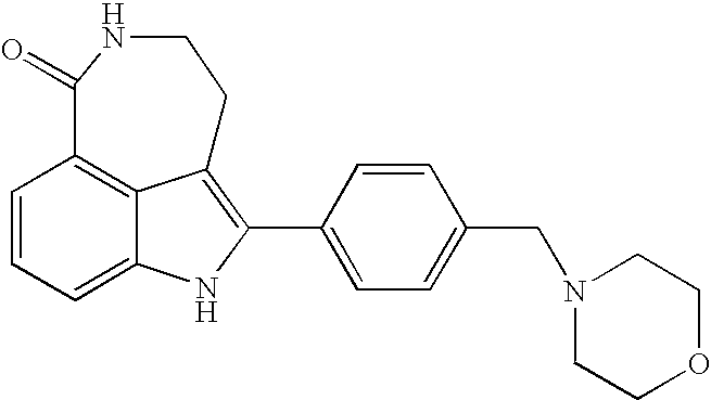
C12=CC=CC3=C1C(=C(C1=CC=C(CN4CCOCC4)C=C1)N2)CCNC3=O
